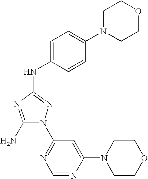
C1(N)=NC(NC2=CC=C(N3CCOCC3)C=C2)=NN1C1=NC=NC(N2CCOCC2)=C1
